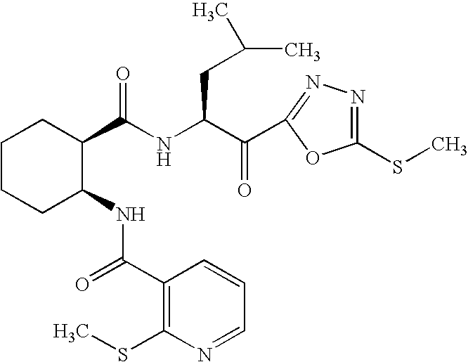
C1CCC(NC(=O)C2=C(SC)N=CC=C2)C(C(NC(C(=O)C2=NN=C(SC)O2)CC(C)C)=O)C1
